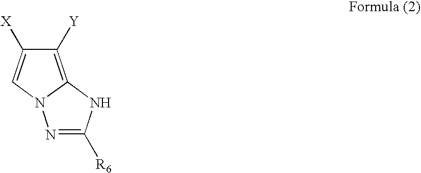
N1=C([R6])NC2=C([Y])C([X])=CN12
